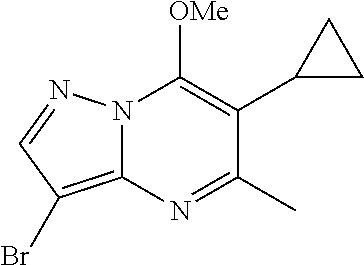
N12C(=C(Br)C=N1)N=C(C)C(C1CC1)=C2[OMe]
